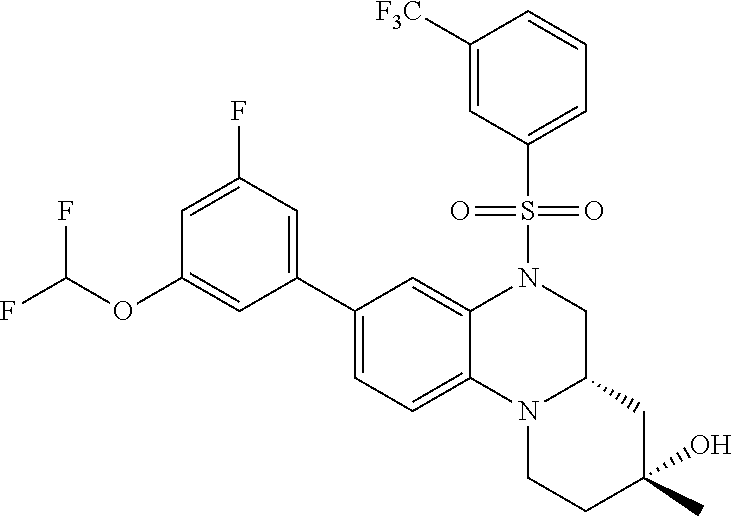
C1(C2=CC(F)=CC(OC(F)F)=C2)=CC=C2C(=C1)N(S(=O)(=O)C1=CC=CC([F3C])=C1)CC1N2CCC(C)(O)C1
